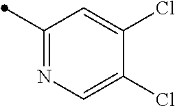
C1(Cl)=CC(C)=NC=C1Cl
